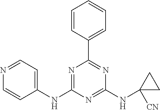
C1=CC(C2=NC(NC3([CN])CC3)=NC(NC3=CC=NC=C3)=N2)=CC=C1
